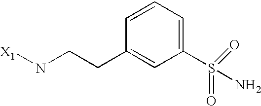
C1=CC=C(S(N)(=O)=O)C=C1CCN[X1]
